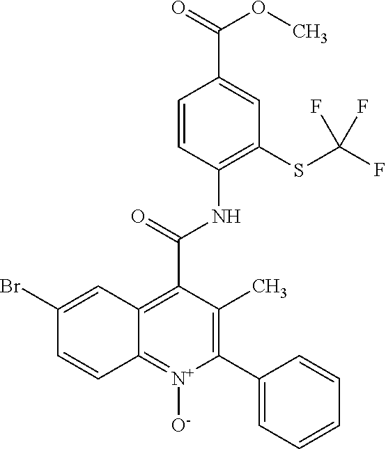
C1=CC=C(C2=C(C)C(C(NC3=C(SC(F)(F)F)C=C(C(OC)=O)C=C3)=O)=C3C(=[N+]2[O-])C=CC(Br)=C3)C=C1
